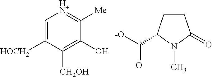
C1=C([HOCH2])C([CH2OH])=C(O)C([Me])=[HN+]1.C([-O])(=O)C1CCC(=O)N1C
